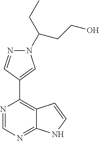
N1=CN=C2C(=C1C1=CN(C(CC)CCO)N=C1)C=CN2
